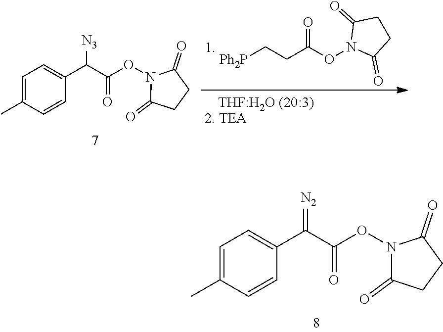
C1=C(C)C=CC(C(C(ON2C(=O)CCC2=O)=O)=[N2])=C1.[Ph2P]CCC(ON1C(=O)CCC1=O)=O.C1=C(C)C=CC(C(C(ON2C(=O)CCC2=O)=O)[N3])=C1
